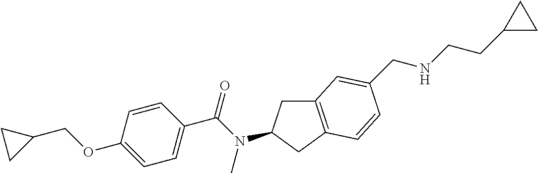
C1(OCC2CC2)=CC=C(C(N(C)C2CC3=C(C2)C=CC(CNCCC2CC2)=C3)=O)C=C1
